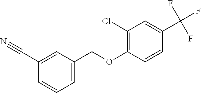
C1(C#N)=CC(COC2=C(Cl)C=C(C(F)(F)F)C=C2)=CC=C1
